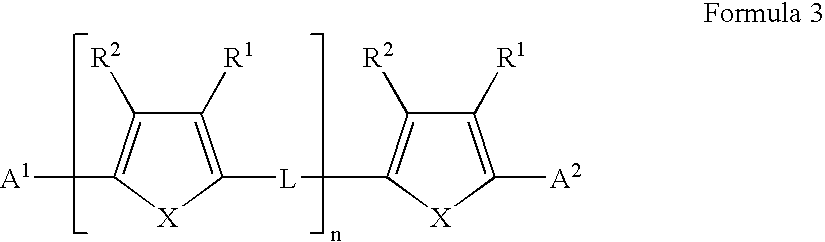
C1([R1])=C([L]C2=C([R2])C([R1])=C([A2])[X]2)[X]C([A1])=C1[R2]
